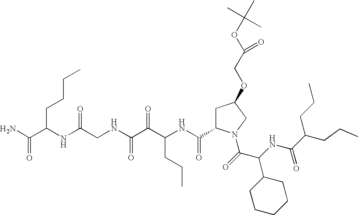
C(C(NC(C(=O)N1CC(OCC(OC(C)(C)C)=O)CC1C(NC(C(C(NCC(NC(CCCC)C(N)=O)=O)=O)=O)CCC)=O)C1CCCCC1)=O)(CCC)CCC
